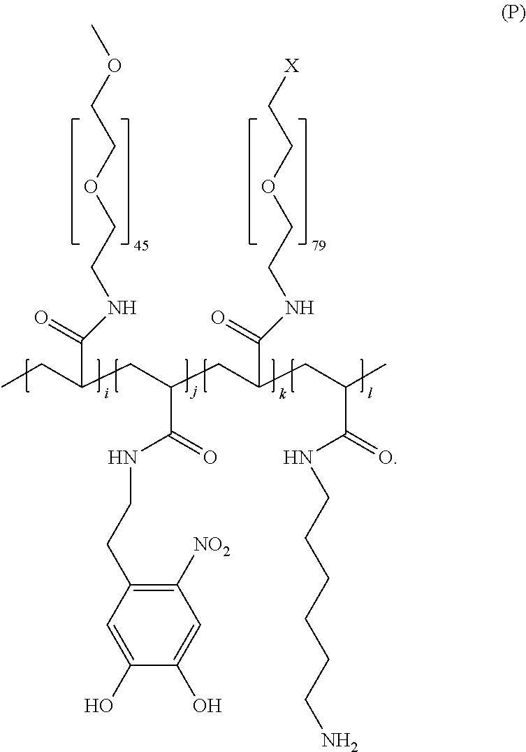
C(C(CC(CC(CC(C)C(NCCCCCCN)=O)C(=O)NCCOCC[X])C(NCCC1=C([NO2])C=C(O)C(O)=C1)=O)C(=O)NCCOCCOC)C
